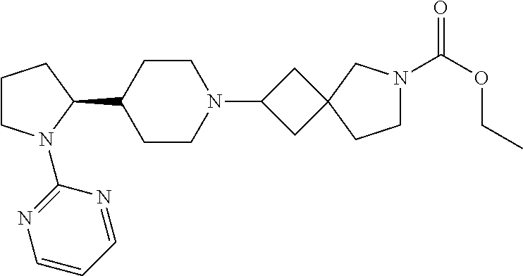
C1CN(C2=NC=CC=N2)C(C2CCN(C3CC4(C3)CCN(C(OCC)=O)C4)CC2)C1
